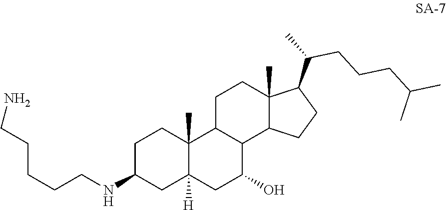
C1C2C(C3C(C)(C1)C(C(C)CCCC(C)C)CC3)C(O)CC1([H])C2(C)CCC(NCCCCCN)C1
